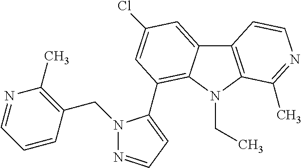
N1(CC2=C(C)N=CC=C2)N=CC=C1C1=C2C(=CC(Cl)=C1)C1=C(N2CC)C(C)=NC=C1
